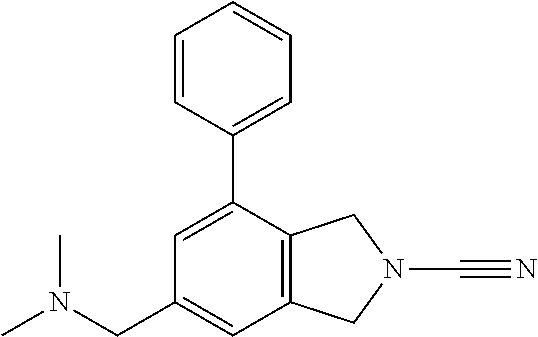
C1(C2=CC=CC=C2)=CC(CN(C)C)=CC2=C1CN(C#N)C2
